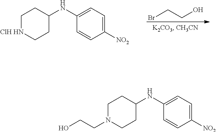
BrCCO.C1([NO2])=CC=C(NC2CC[ClH HN]CC2)C=C1.C1([NO2])=CC=C(NC2CCN(CCO)CC2)C=C1
